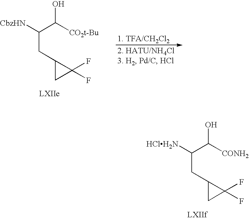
C(C([CO2t-Bu])O)([CbzHN])CC1CC1(F)F.C(C([CONH2])O)([HClH2N])CC1CC1(F)F
